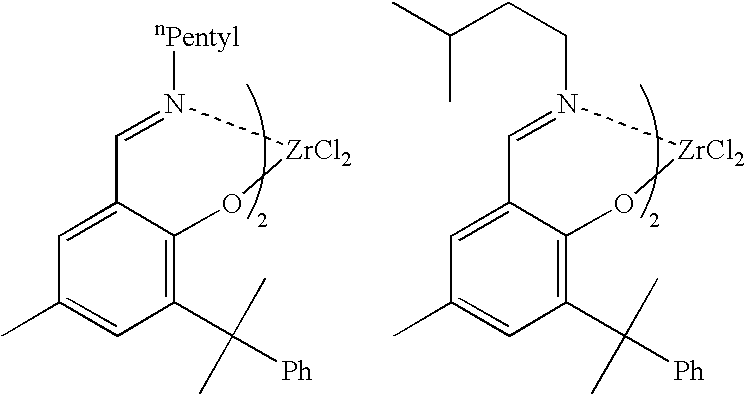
C1=N([nPentyl])[ZrCl2]OC2=C(C(C)(C)[Ph])C=C(C)C=C12.C1=N(CCC(C)C)[ZrCl2]OC2=C(C(C)(C)[Ph])C=C(C)C=C12
